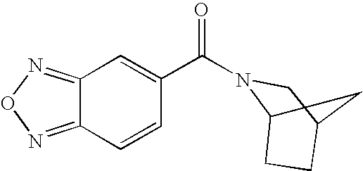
C12=NON=C1C=CC(C(=O)N1C3CC(C1)CC3)=C2
